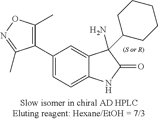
C1(C2=CC=C3C(=C2)C(C2CCCCC2)(N)C(=O)N3)=C(C)ON=C1C
